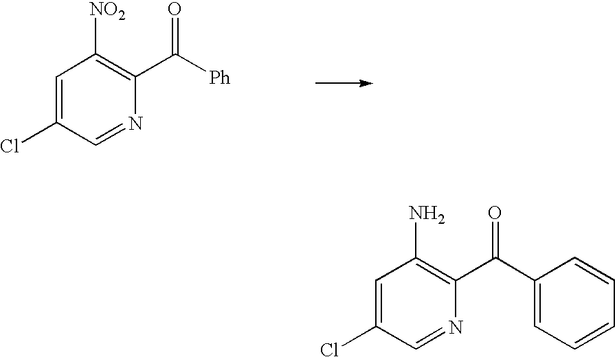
C1=C(Cl)C=NC(C([Ph])=O)=C1[NO2].C1=C(Cl)C=NC(C(C2=CC=CC=C2)=O)=C1N
